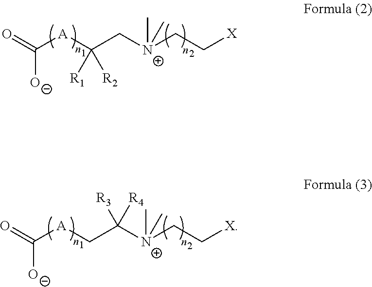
O=C([A]C(C[N+](CC[X])(C)C)([R1])[R2])[O-].O=C([A]CC([N+](CC[X])(C)C)([R3])[R4])[O-]
